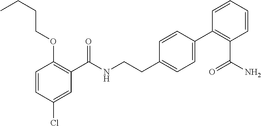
C1=CC(Cl)=CC(C(NCCC2=CC=C(C3=C(C(N)=O)C=CC=C3)C=C2)=O)=C1OCCCC
